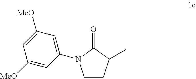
C1CC(C)C(=O)N1C1=CC([MeO])=CC([MeO])=C1
